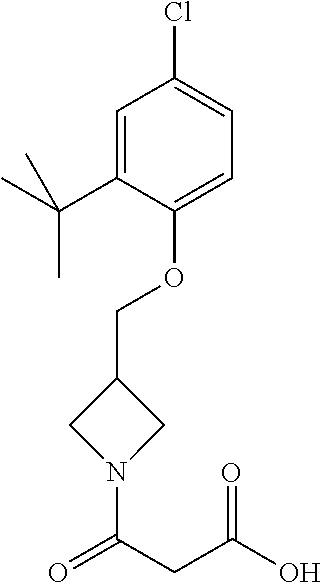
O(C1=CC=C(Cl)C=C1C(C)(C)C)CC1CN(C(CC(O)=O)=O)C1
